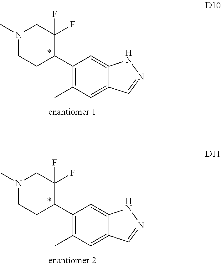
C1(C2C(F)(F)CN(C)CC2)=C(C)C=C2C(=C1)NN=C2.C1(C2C(F)(F)CN(C)CC2)=C(C)C=C2C(=C1)NN=C2
